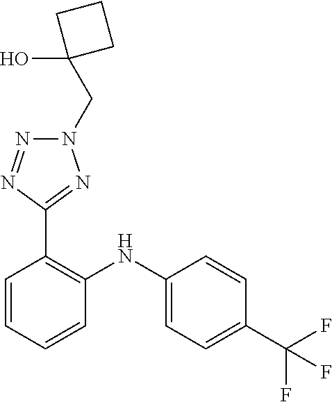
C1=CC(C(F)(F)F)=CC=C1NC1=C(C2=NN(CC3(O)CCC3)N=N2)C=CC=C1
